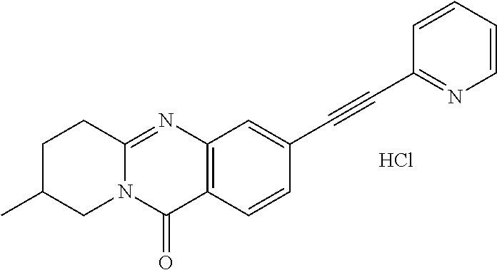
C12=C(C=CC(C#CC3=NC=CC=C3)=C1)C(=O)N1C(=N2)CCC(C)C1.Cl
